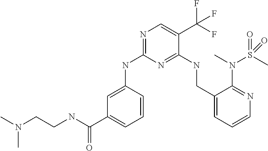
C1=C(NC2=NC=C(C(F)(F)F)C(NCC3=CC=CN=C3N(C)S(C)(=O)=O)=N2)C=CC=C1C(NCCN(C)C)=O
